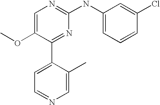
C1=C(OC)C(C2=CC=NC=C2C)=NC(NC2=CC=CC(Cl)=C2)=N1
